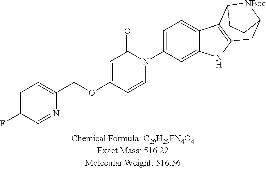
C1=C(N2C(=O)C=C(OCC3=CC=C(F)C=N3)C=C2)C=C2C(=C1)C1=C(N2)CC2[NBoc]C1CC2
